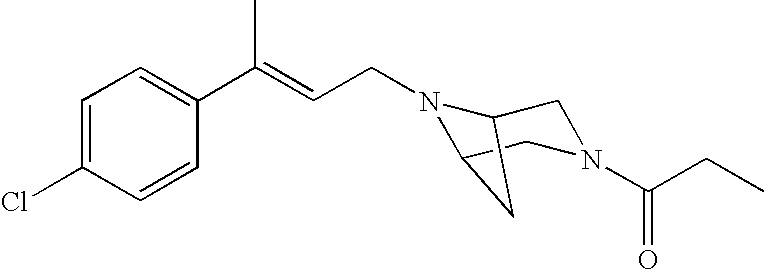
C1=C(Cl)C=CC(C(=CCN2C3CN(C(=O)CC)CC2C3)C)=C1
